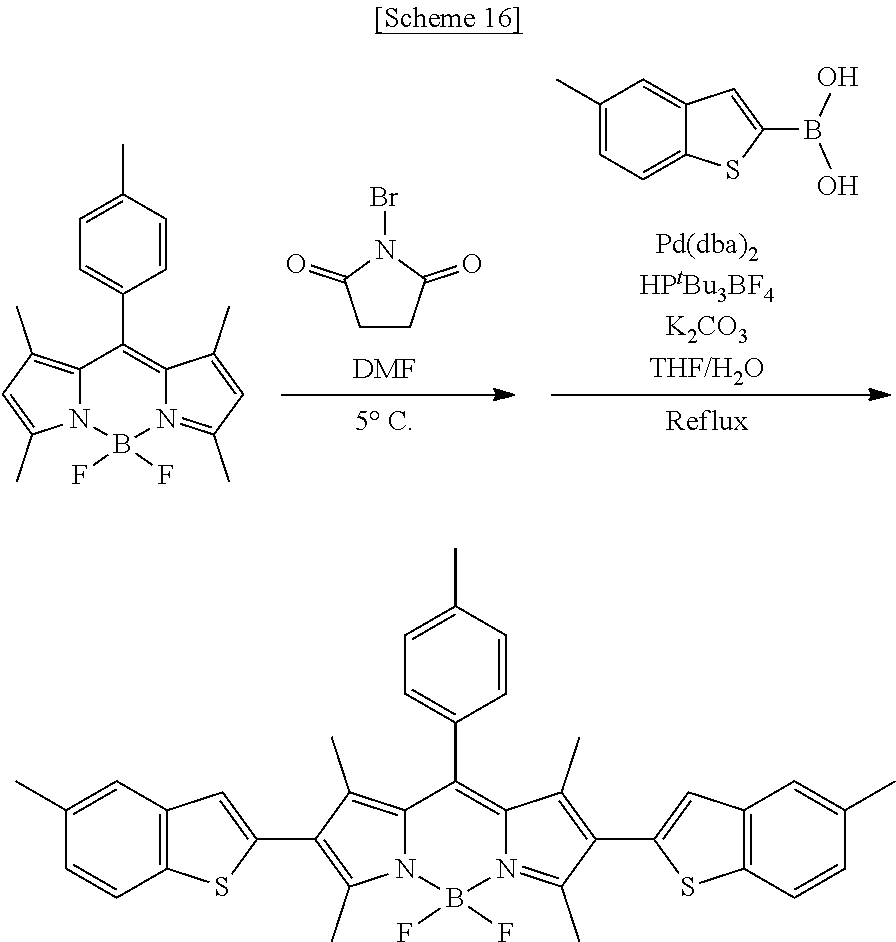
C1CC(=O)N(Br)C1=O.[DMF].C1(C)=CC=C2C(=C1)C=C(B(O)O)S2.C12=C(C)C=C(C)N1B(F)(F)N1=C(C)C=C(C)C1=C2C1=CC=C(C)C=C1.C12=C(C)C(C3=CC4=C(S3)C=CC(C)=C4)=C(C)N1B(F)(F)N1=C(C)C(C3=CC4=C(S3)C=CC(C)=C4)=C(C)C1=C2C1=CC=C(C)C=C1
